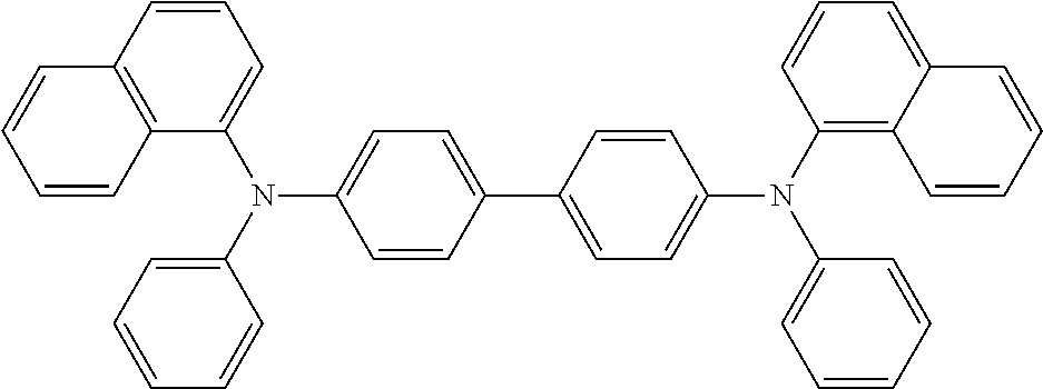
C1=CC=CC2=C1C=CC=C2N(C1=CC=CC=C1)C1=CC=C(C2=CC=C(N(C3=C4C(=CC=C3)C=CC=C4)C3=CC=CC=C3)C=C2)C=C1
